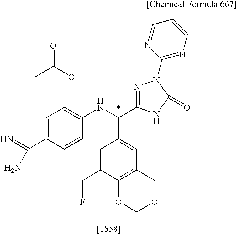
C1=C(C(N)=N)C=CC(NC(C2=CC3=C(C(CF)=C2)OCOC3)C2=NN(C3=NC=CC=N3)C(=O)N2)=C1.CC(O)=O
